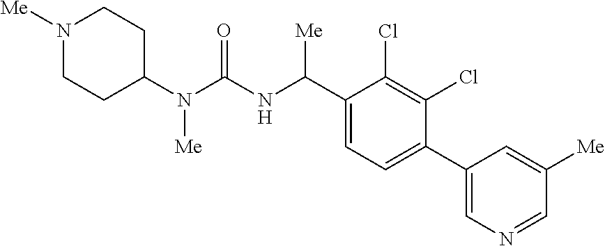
C1(N(C(NC(C2=CC=C(C3=CN=CC([Me])=C3)C(Cl)=C2Cl)[Me])=O)[Me])CCN([Me])CC1
